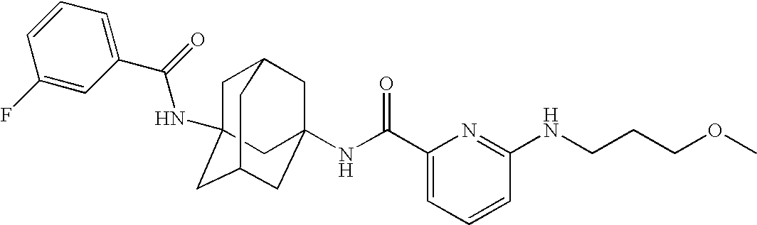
C1C2(NC(C3=CC=CC(F)=C3)=O)CC3CC(NC(C4=CC=CC(NCCCOC)=N4)=O)(CC1C3)C2
